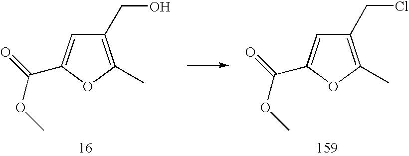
OCC1=C(C)OC(C(=O)OC)=C1.C(C1=C(C)OC(C(=O)OC)=C1)Cl
